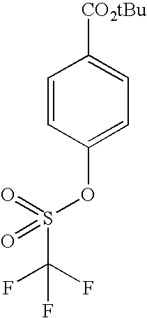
C1=CC(OS(C(F)(F)F)(=O)=O)=CC=C1[CO2tBu]
